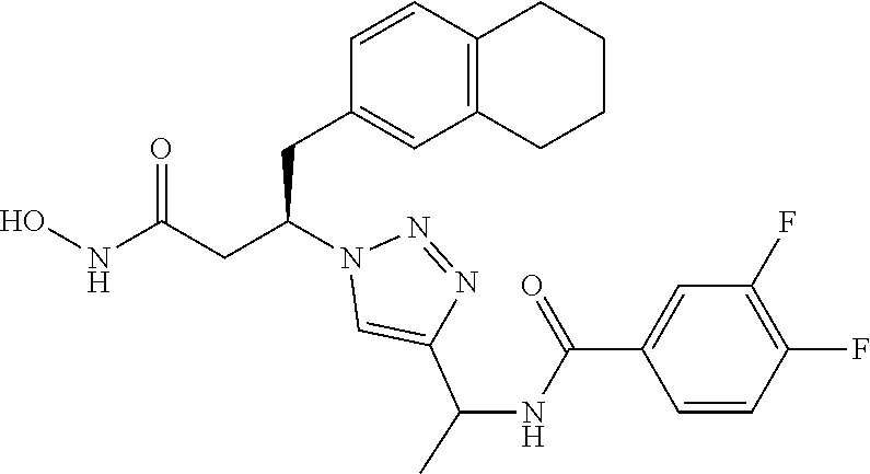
C1(CC(CC(NO)=O)N2C=C(C(NC(C3=CC(F)=C(F)C=C3)=O)C)N=N2)=CC2=C(C=C1)CCCC2
